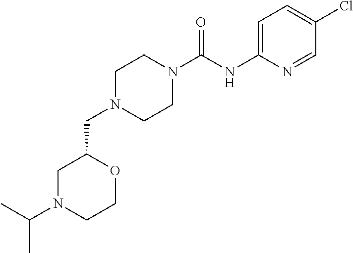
C1N(CC2CN(C(C)C)CCO2)CCN(C(NC2=CC=C(Cl)C=N2)=O)C1
